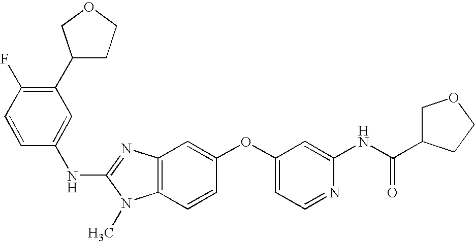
N(C1=NC2=C(N1C)C=CC(OC1=CC=NC(NC(C3COCC3)=O)=C1)=C2)C1=CC(C2CCOC2)=C(F)C=C1
